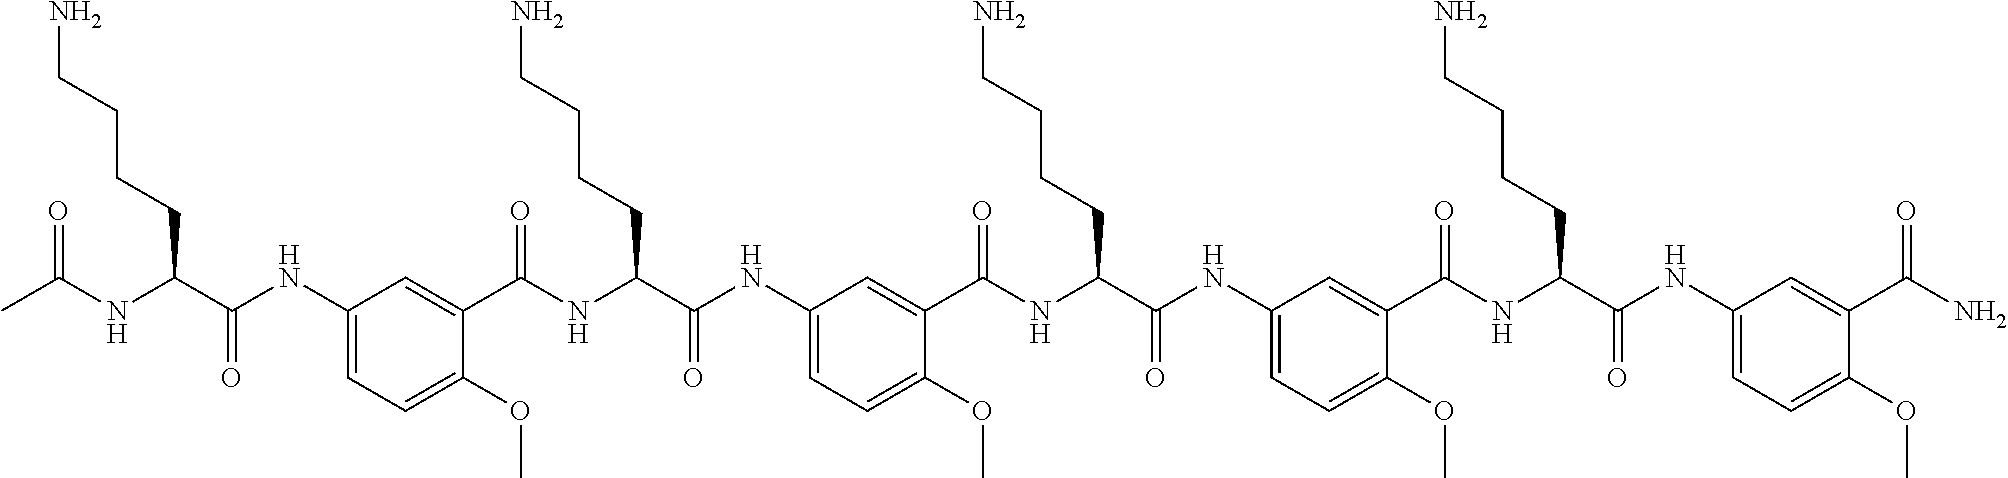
C1(NC(C(NC(C)=O)CCCCN)=O)=CC=C(OC)C(C(NC(C(NC2=CC=C(OC)C(C(NC(C(NC3=CC=C(OC)C(C(NC(C(NC4=CC=C(OC)C(C(N)=O)=C4)=O)CCCCN)=O)=C3)=O)CCCCN)=O)=C2)=O)CCCCN)=O)=C1
